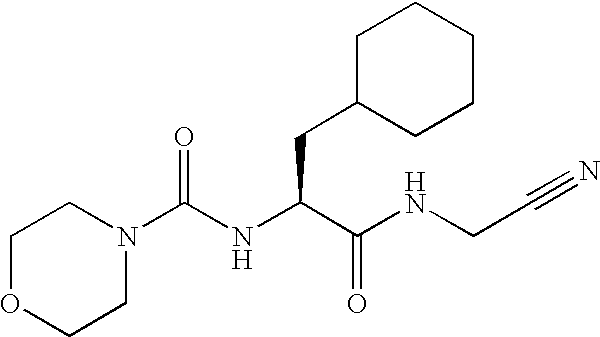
C1C(CC(NC(N2CCOCC2)=O)C(NCC#N)=O)CCCC1
